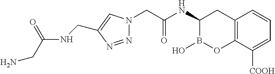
C12=C(C([COOH])=CC=C1)OB(O)C(NC(CN1N=NC(CNC(CN)=O)=C1)=O)C2
